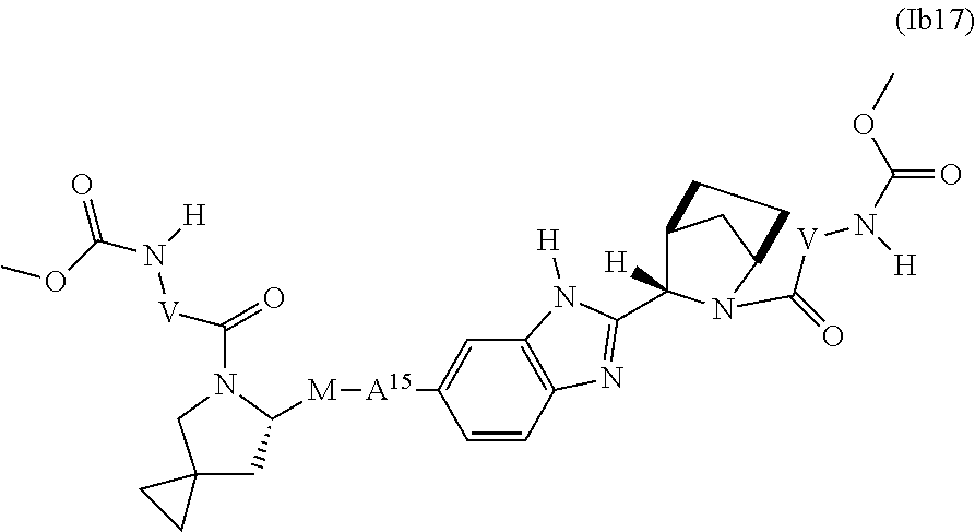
C1=CC2=C(C=C1[A15][M]C1CC3(CN1C([V]N(C(OC)=O)[H])=O)CC3)N([H])C(C1([H])C3CC(N1C(=O)[V]N([H])C(OC)=O)CC3)=N2
